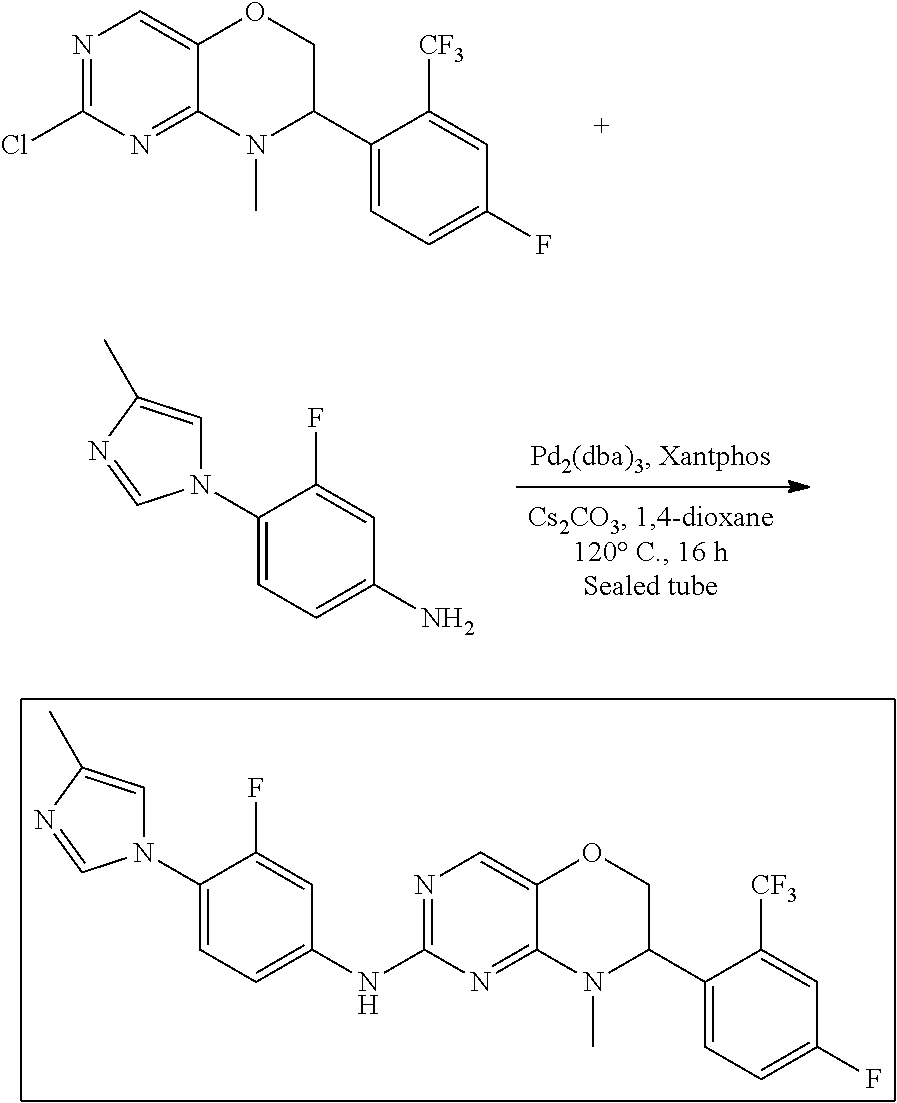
NC1=CC=C(N2C=C(C)N=C2)C(F)=C1.N1=C(Cl)N=C2C(=C1)OCC(C1=CC=C(F)C=C1[CF3])N2C.N1=C(NC2=CC=C(N3C=C(C)N=C3)C(F)=C2)N=C2C(=C1)OCC(C1=CC=C(F)C=C1[CF3])N2C
